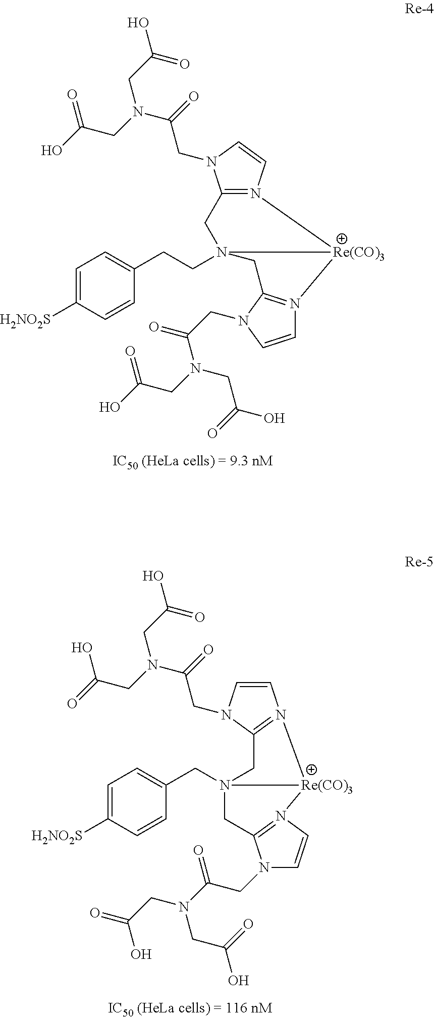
C1=C([H2NO2S])C=CC(CCN23CC4=N(C=CN4CC(=O)N(CC(=O)O)CC(=O)O)[Re(CO)3]2N2=C(C3)N(CC(=O)N(CC(O)=O)CC(O)=O)C=C2)=C1.C1(CN23CC4=N(C=CN4CC(=O)N(CC(=O)O)CC(=O)O)[Re(CO)3]2N2=C(C3)N(CC(=O)N(CC(O)=O)CC(=O)O)C=C2)=CC=C([H2NO2S])C=C1
